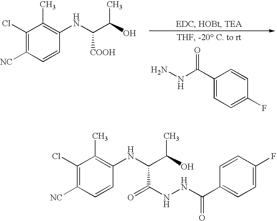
C1(C(NN)=O)=CC=C(F)C=C1.C1(Cl)=C([NC])C=CC(NC(C(O)C)[COOH])=C1C.C1(Cl)=C([NC])C=CC(NC(C(O)C)C(NNC(C2=CC=C(F)C=C2)=O)=O)=C1C
